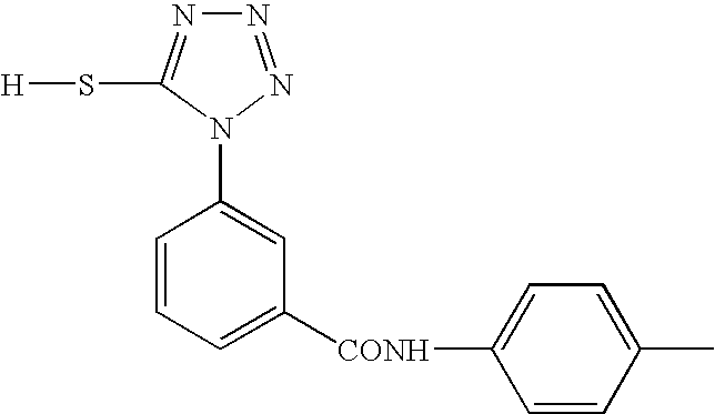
N1=NN(C2=CC([CONH]C3=CC=C(C)C=C3)=CC=C2)C(S[H])=N1
